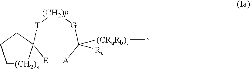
[E]1[A]C([(CRaRb)t]C)([Rc])[G][(CH2)p][T]C12[(CH2)s]CCC2
